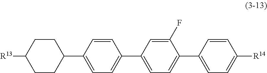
C1(C2=CC=C(C3=CC=C(C4=CC=C([R14])C=C4)C(F)=C3)C=C2)CCC([R13])CC1
